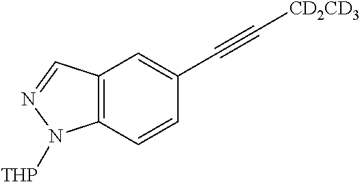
C12=C(C=CC(C#C[CD2CD3])=C1)N([THP])N=C2
